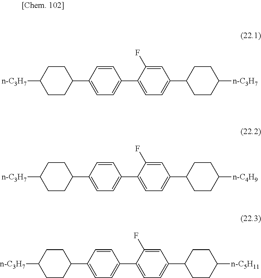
[n-C3H7]C1CCC(C2=CC=C(C3=CC=C(C4CCC([n-C4H9])CC4)C=C3F)C=C2)CC1.[n-C3H7]C1CCC(C2=CC=C(C3=CC=C(C4CCC([n-C5H11])CC4)C=C3F)C=C2)CC1.[n-C3H7]C1CCC(C2=CC=C(C3=CC=C(C4CCC([n-C3H7])CC4)C=C3F)C=C2)CC1
